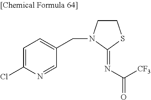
ClC1=CC=C(CN2CCSC2=NC(=O)[CF3])C=N1
